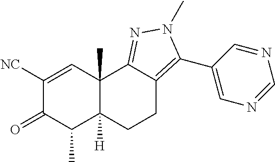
C1([NC])=CC2(C)C([H])(C(C)C1=O)CCC1=C(C3=CN=CN=C3)N(C)N=C21
